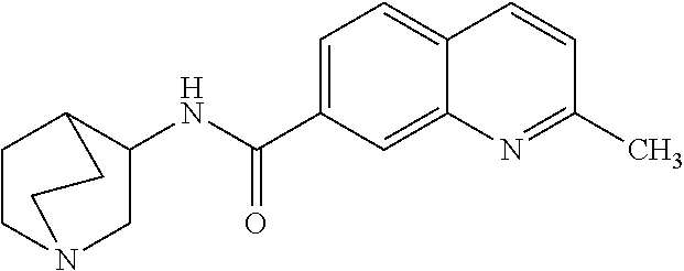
C1=C(C(NC2CN3CCC2CC3)=O)C=C2C(=C1)C=CC(C)=N2
